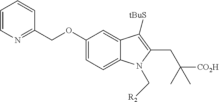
C1(OCC2=NC=CC=C2)=CC=C2C(=C1)C([tBuS])=C(CC(C)([CO2H])C)N2C[R2]
